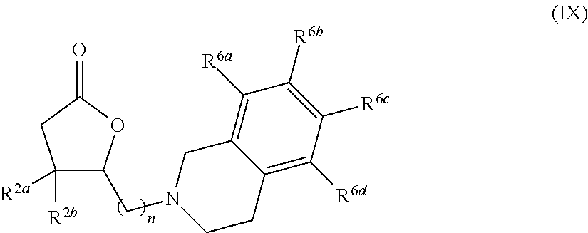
C1([R2b])([R2a])C(CN2CCC3=C([R6d])C([R6c])=C([R6b])C([R6a])=C3C2)OC(=O)C1
